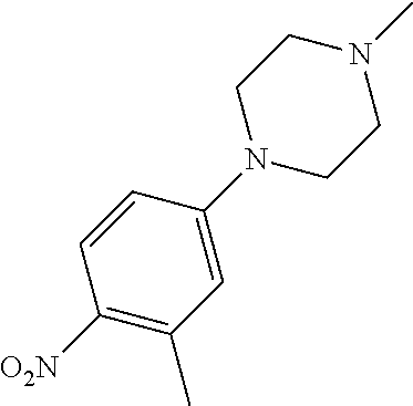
C1([O2N])=C(C)C=C(N2CCN(C)CC2)C=C1
